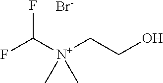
FC([N+](CCO)(C)C)F.[Br-]
